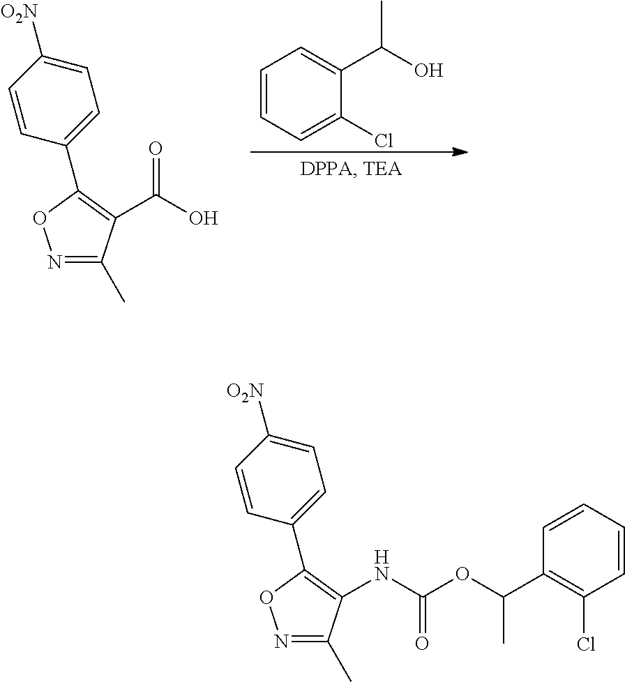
C1=CC=C(Cl)C(C(O)C)=C1.C1=CC(C2=C(C(O)=O)C(C)=NO2)=CC=C1[O2N].C1=CC(C2=C(NC(OC(C3=C(Cl)C=CC=C3)C)=O)C(C)=NO2)=CC=C1[O2N]
